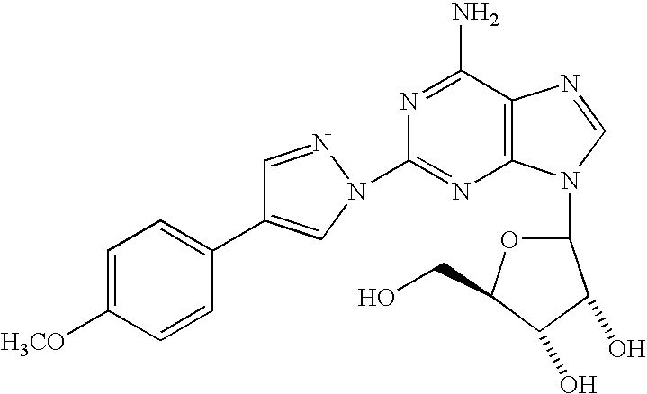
C12=C(C(N)=NC(N3C=C(C4=CC=C([H3CO])C=C4)C=N3)=N1)N=CN2C1OC(CO)C(O)C1O
